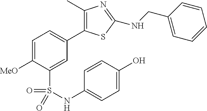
C1=C([MeO])C(S(=O)(=O)NC2=CC=C(O)C=C2)=CC(C2=C(C)N=C(NCC3=CC=CC=C3)S2)=C1
